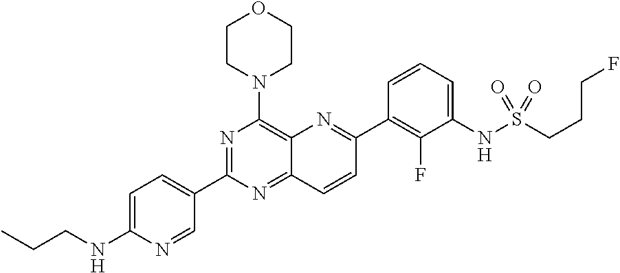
C12=NC(C3=CC=C(NCCC)N=C3)=NC(N3CCOCC3)=C1N=C(C1=C(F)C(NS(CCCF)(=O)=O)=CC=C1)C=C2
